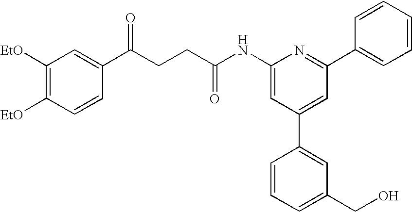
C1([EtO])=C([EtO])C=CC(C(CCC(NC2=CC(C3=CC(CO)=CC=C3)=CC(C3=CC=CC=C3)=N2)=O)=O)=C1
